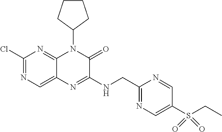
C1(Cl)=NC=C2C(=N1)N(C1CCCC1)C(=O)C(NCC1=NC=C(S(CC)(=O)=O)C=N1)=N2
